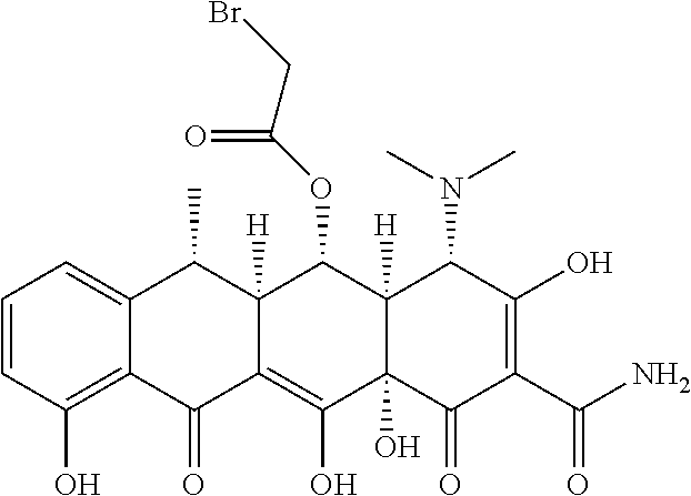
C1=CC(O)=C2C(=C1)C(C)C1([H])C(=C(O)C3(O)C([H])(C1OC(CBr)=O)C(N(C)C)C(O)=C(C(N)=O)C3=O)C2=O
